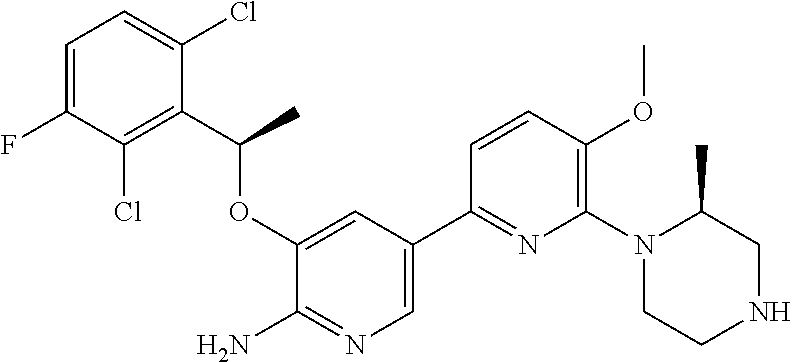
C1(OC(C2=C(Cl)C(F)=CC=C2Cl)C)=CC(C2=NC(N3CCNCC3C)=C(OC)C=C2)=CN=C1N
